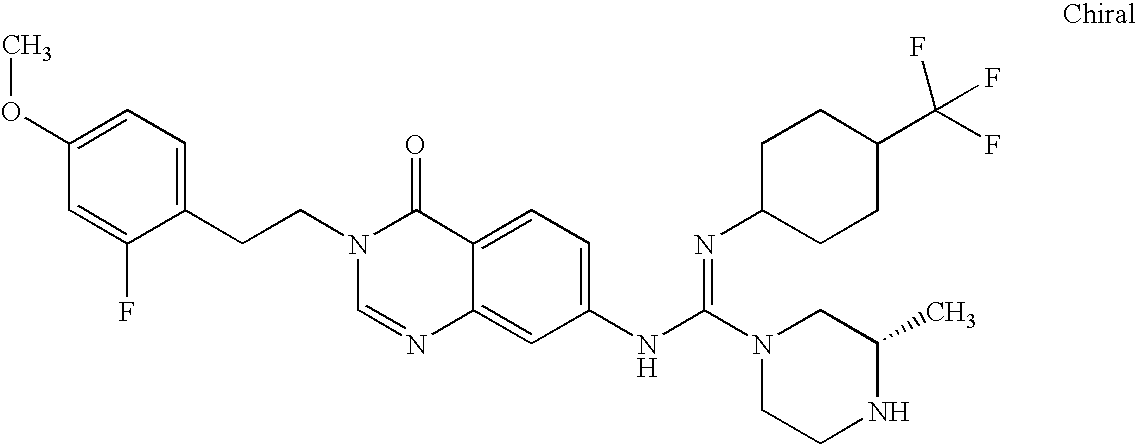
C1=C(OC)C=C(F)C(CCN2C=NC3=CC(NC(N4CCNC(C)C4)=NC4CCC(C(F)(F)F)CC4)=CC=C3C2=O)=C1
